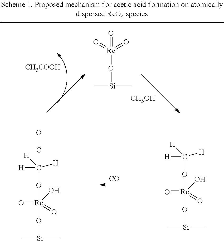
[CO].O=[Re](=O)(O[Si](C)C)(OC([H])([H])(CO)[H])O.O=[Re](=O)(O[Si](C)C)(OC([H])([H])[H])O.O=[Re](=O)(O[Si](C)C)=O.[CH3COOH].[CH3OH]
